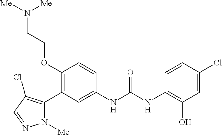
C1(OCCN([Me])[Me])=C(C2=C(Cl)C=NN2[Me])C=C(NC(=O)NC2=C(O)C=C(Cl)C=C2)C=C1
